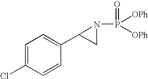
C1=C(Cl)C=CC(C2CN2P([OPh])([OPh])=O)=C1
